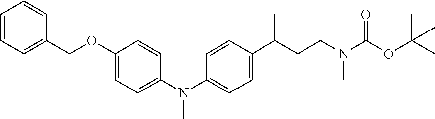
C1=CC=C(COC2=CC=C(N(C3=CC=C(C(C)CCN(C(OC(C)(C)C)=O)C)C=C3)C)C=C2)C=C1
